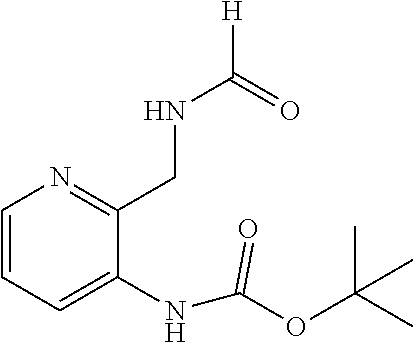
C1=CC=C(NC(OC(C)(C)C)=O)C(CNC([H])=O)=N1
